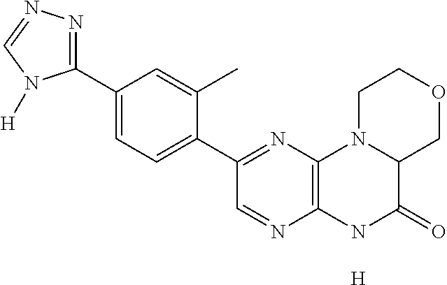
C1(C2=NN=CN2[H])=CC=C(C2=NC3=C(N=C2)NC(=O)C2N3CCOC2)C(C)=C1.[H]
